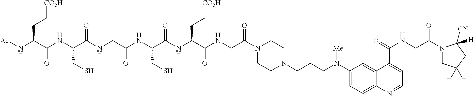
C1CN(CCCN(C2=CC=C3C(=C2)C(C(=O)NCC(N2CC(F)(F)CC2([CN])[H])=O)=CC=N3)[Me])CCN1C(CNC(C(NC(C(NC(CNC(C(NC(C(N[Ac])CC[CO2H])=O)CS)=O)=O)CS)=O)CC[CO2H])=O)=O
